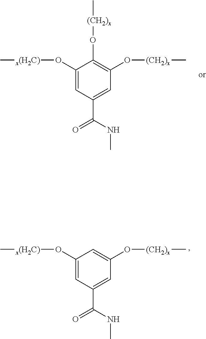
[(CH2)x](OC1=C(O[(CH2)x]C)C=C(C(=O)NC)C=C1O[x(H2C)]C)C.C1=C(O[(CH2)x]C)C=C(C(=O)NC)C=C1O[x(H2C)]C
